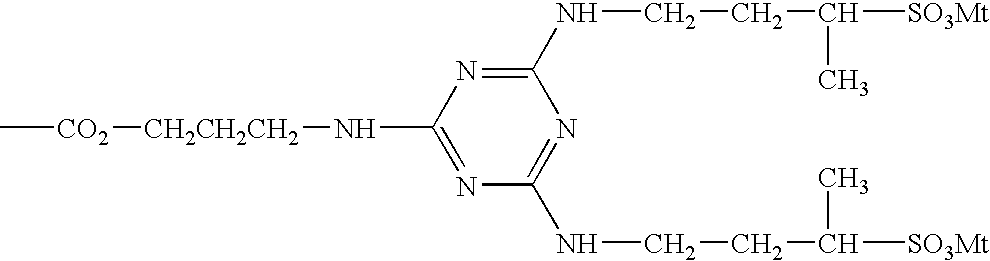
C[CO2][CH2CH2CH2]NC1=NC(NCCC([SO3Mt])C)=NC(NCCC([SO3Mt])C)=N1
